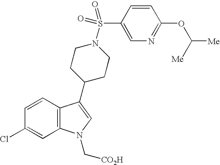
C12=C(N(C[CO2H])C=C1C1CCN(S(C3=CN=C(OC([Me])[Me])C=C3)(=O)=O)CC1)C=C(Cl)C=C2
